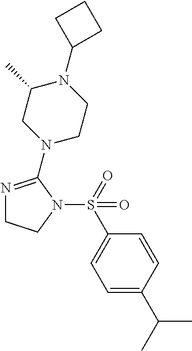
N1=C(N2CCN(C3CCC3)C(C)C2)N(S(=O)(C2=CC=C(C(C)C)C=C2)=O)CC1
